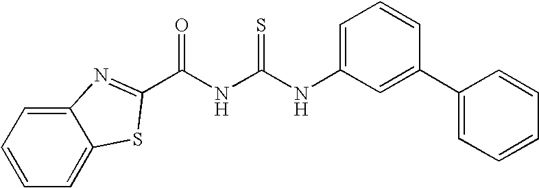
C12=CC=CC=C1SC(C(NC(NC1=CC=CC(C3=CC=CC=C3)=C1)=S)=O)=N2
